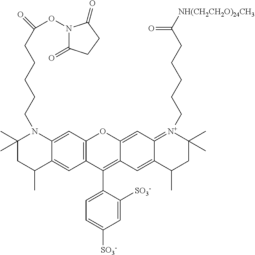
C12=C(C=C3C(=C1)C(C)CC(C)(C)N3CCCCCC(ON1C(=O)CCC1=O)=O)OC1=CC3=[N+](CCCCCC([NH(CH2CH2O)24CH3])=O)C(C)(C)CC(C)C3=CC1=C2C1=CC=C([SO3-])C=C1[SO3-]
